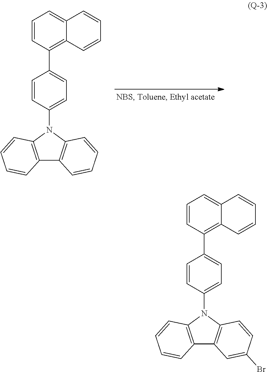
C1=CC(N2C3=C(C4=C2C=CC=C4)C=CC=C3)=CC=C1C1=C2C(=CC=C1)C=CC=C2.C1=CC(N2C3=C(C4=C2C=CC(Br)=C4)C=CC=C3)=CC=C1C1=C2C(=CC=C1)C=CC=C2
